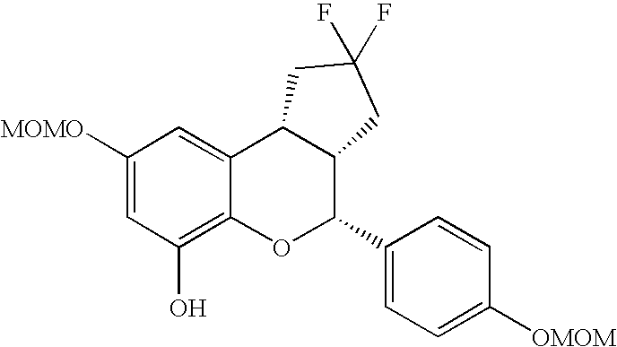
C1([MOMO])=CC(O)=C2C(=C1)C1C(C(C3=CC=C([OMOM])C=C3)O2)CC(F)(F)C1
